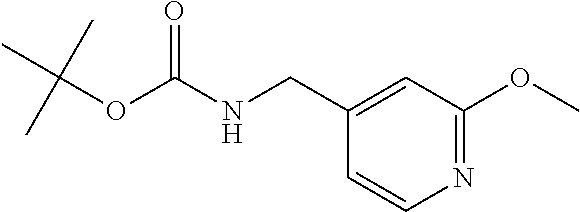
C(NC(=O)OC(C)(C)C)C1=CC(OC)=NC=C1
